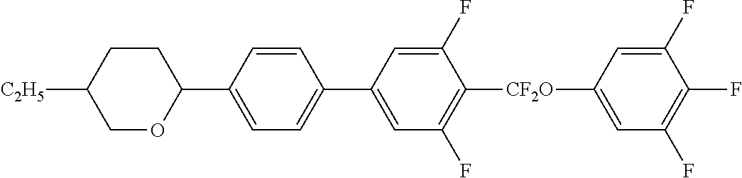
C1CC([C2H5])COC1C1=CC=C(C2=CC(F)=C([CF2O]C3=CC(F)=C(F)C(F)=C3)C(F)=C2)C=C1
